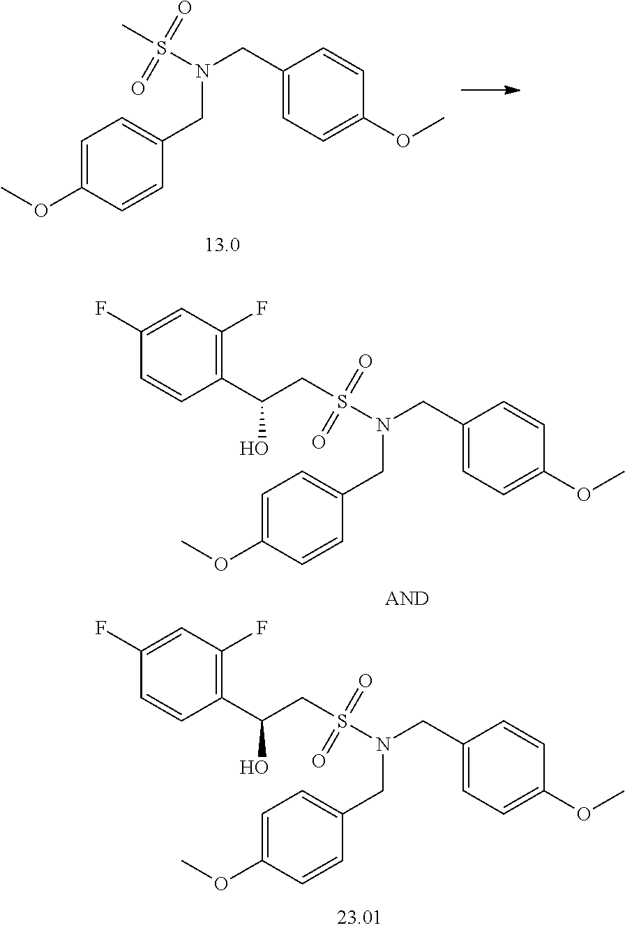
C1(CN(S(CC(C2=C(F)C=C(F)C=C2)O)(=O)=O)CC2=CC=C(OC)C=C2)=CC=C(OC)C=C1.C1(CN(S(CC(C2=C(F)C=C(F)C=C2)O)(=O)=O)CC2=CC=C(OC)C=C2)=CC=C(OC)C=C1.C1(CN(S(C)(=O)=O)CC2=CC=C(OC)C=C2)=CC=C(OC)C=C1
